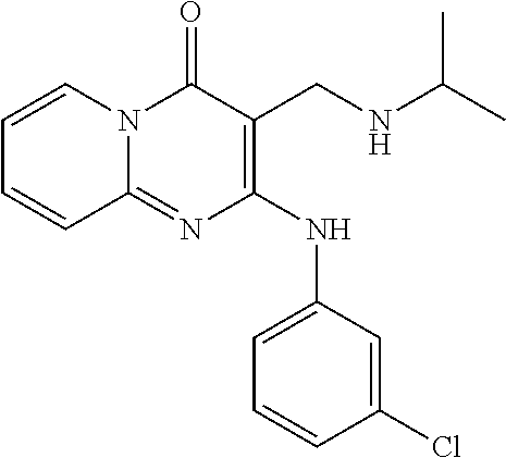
C1=CC(Cl)=CC(NC2=C(CNC(C)C)C(=O)N3C(=N2)C=CC=C3)=C1
